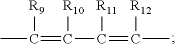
CC([R9])=C([R10])C(=C([R12])C)[R11]
